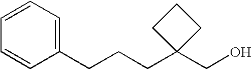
C(C1(CO)CCC1)CCC1=CC=CC=C1
